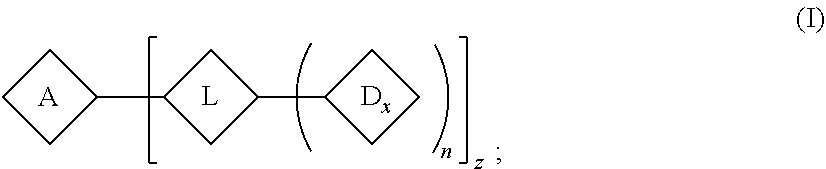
C1(C2CC(C3CCC3)C2)CCC1.[A].[L].[Dx]
